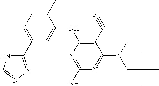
C1(C)=CC=C(C2=NN=CN2)C=C1NC1=C(C#N)C(N(CC(C)(C)C)C)=NC(NC)=N1
